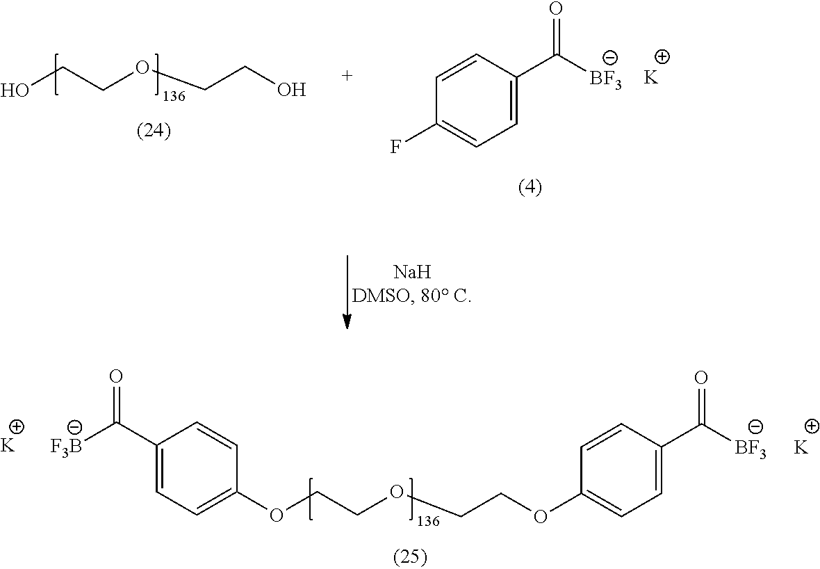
OCCOCCO.C1=CC(F)=CC=C1C([BF3])=O.[K].C1(C([F3B])=O)=CC=C(OCCOCCOC2=CC=C(C([BF3])=O)C=C2)C=C1.[K].[K]
